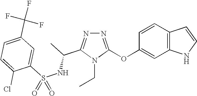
N1=C(OC2=CC3=C(C=C2)C=CN3)N(CC)C(C(C)NS(C2=CC(C(F)(F)F)=CC=C2Cl)(=O)=O)=N1
